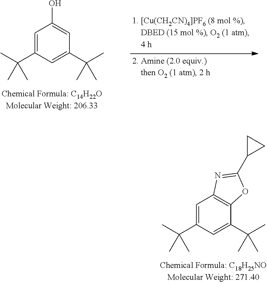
C1=C(C(C)(C)C)C=C(C(C)(C)C)C=C1O.C1=C(C(C)(C)C)C=C(C(C)(C)C)C2=C1N=C(C1CC1)O2
